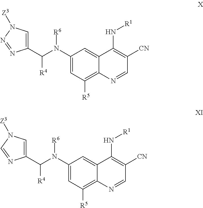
C1(N(C([R4])C2=CN([Z3])N=N2)[R6])=CC([R5])=C2C(=C1)C(N[R1])=C([CN])C=N2.C1(N(C([R4])C2=CN([Z3])C=N2)[R6])=CC([R5])=C2C(=C1)C(N[R1])=C([CN])C=N2
